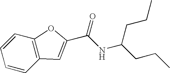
C(NC(CCC)CCC)(=O)C1=CC2=C(C=CC=C2)O1
